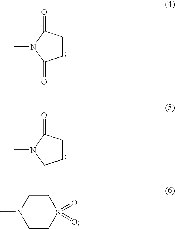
C1CC(=O)N(C)C1=O.C1CC(=O)N(C)C1.C1CS(=O)(=O)CCN1C
